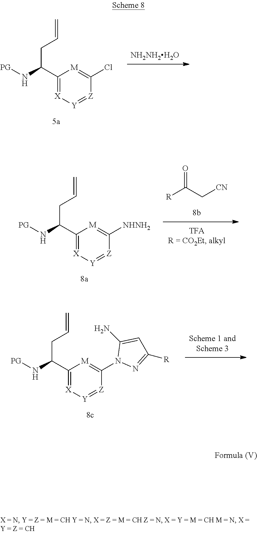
[R]C(=O)C[CN].C1(C(N[PG])CC=C)=[X][Y]=[Z]C([NHNH2])=[M]1.[NH2NH2H2O].C1(C(N[PG])CC=C)=[X][Y]=[Z]C(Cl)=[M]1.C1(C(N[PG])CC=C)=[X][Y]=[Z]C(N2N=C([R])C=C2N)=[M]1
